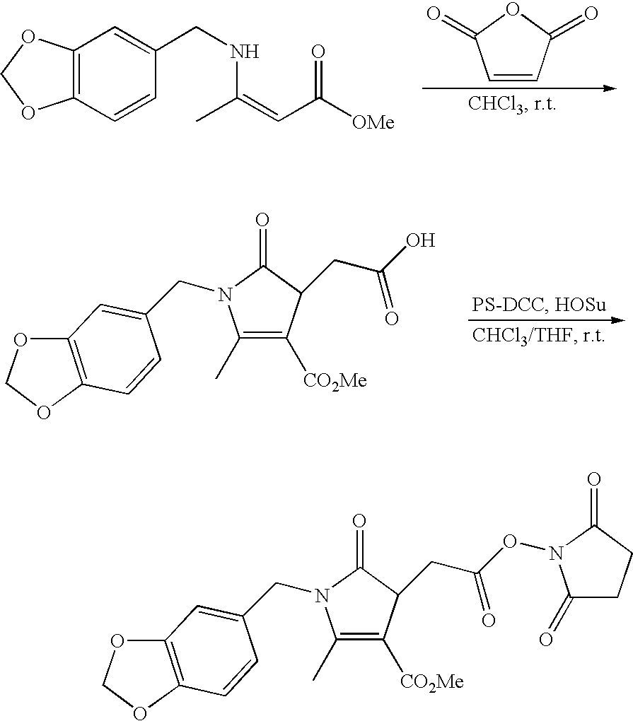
C1=CC(=O)OC1=O.C12=C(C=CC(CNC(=CC([OMe])=O)C)=C1)OCO2.C12=C(C=CC(CN3C(C)=C([CO2Me])C(CC(O)=O)C3=O)=C1)OCO2.C12=C(C=CC(CN3C(C)=C([CO2Me])C(CC(ON4C(=O)CCC4=O)=O)C3=O)=C1)OCO2
